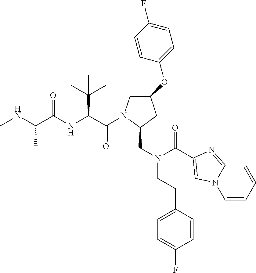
C(C(NC(C(NC)C)=O)C(C)(C)C)(=O)N1CC(OC2=CC=C(F)C=C2)CC1CN(C(=O)C1=CN2C=CC=CC2=N1)CCC1=CC=C(F)C=C1
